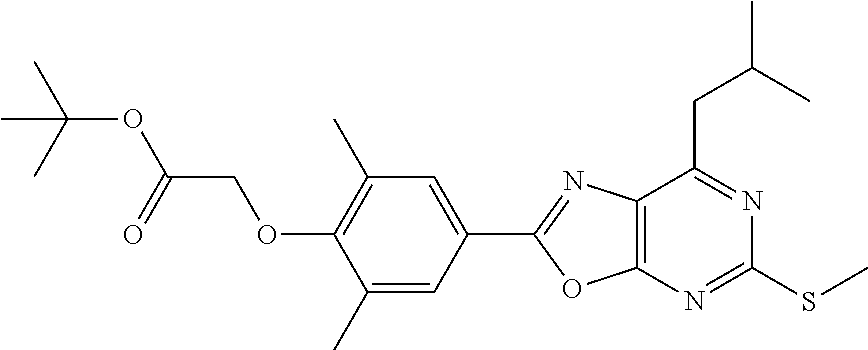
C12=C(C(CC(C)C)=NC(SC)=N1)N=C(C1=CC(C)=C(OCC(OC(C)(C)C)=O)C(C)=C1)O2
